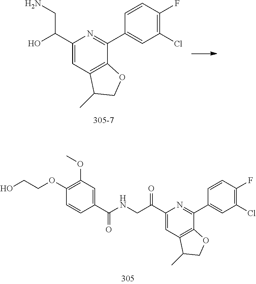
OC(C1=CC2=C(C(C3=CC(Cl)=C(F)C=C3)=N1)OCC2C)CN.C(C(C1=CC2=C(C(C3=CC(Cl)=C(F)C=C3)=N1)OCC2C)=O)NC(C1=CC(OC)=C(OCCO)C=C1)=O
